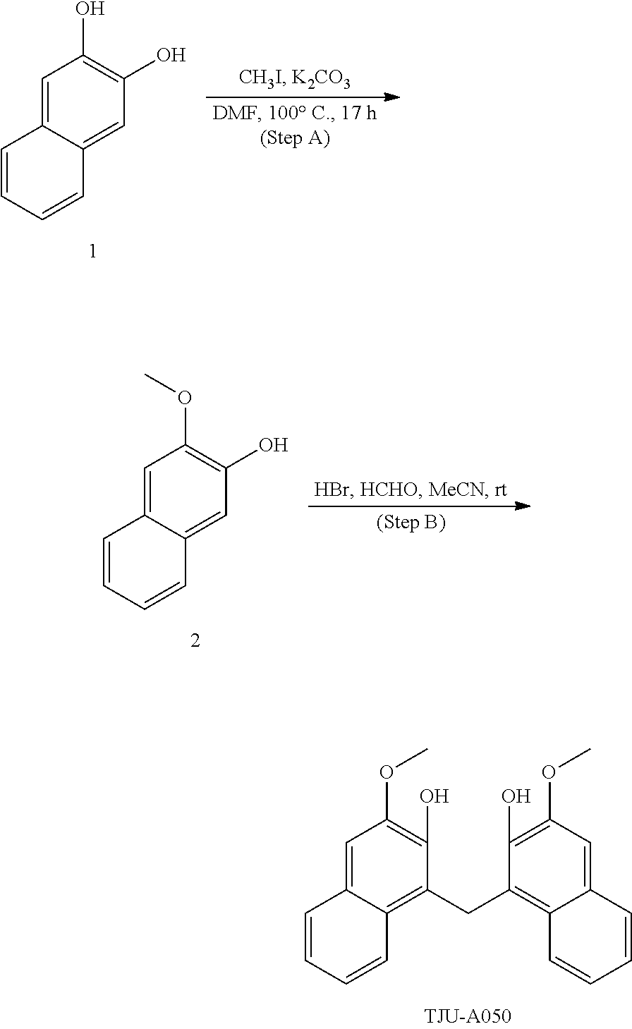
C1=C2C(=C(CC3=C4C(=CC(OC)=C3O)C=CC=C4)C(O)=C1OC)C=CC=C2.C1=C2C(=CC(O)=C1O)C=CC=C2.C1=C2C(=CC(O)=C1OC)C=CC=C2
